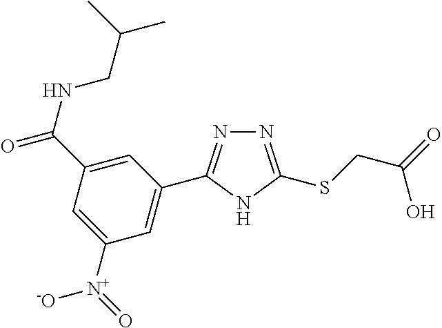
N1=C(SCC(O)=O)NC(C2=CC([N+](=O)[-O])=CC(C(=O)NCC(C)C)=C2)=N1
